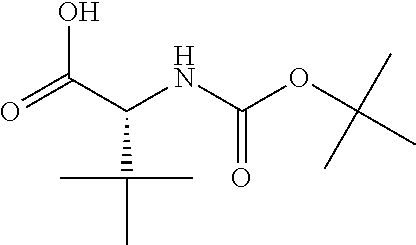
C(C(C(C)(C)C)NC(=O)OC(C)(C)C)(=O)O
